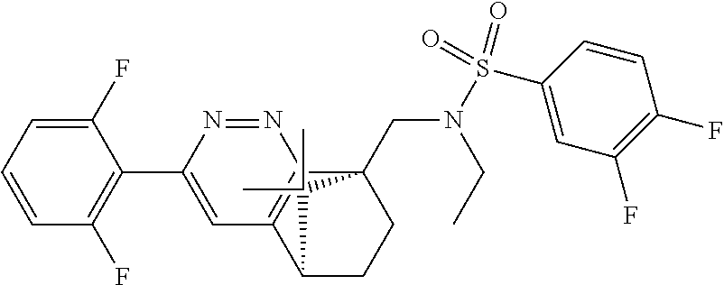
C1(F)=CC=CC(F)=C1C1=CC2=C(N=N1)C1(CN(S(C3=CC(F)=C(F)C=C3)(=O)=O)CC)CCC2C1(C)C
